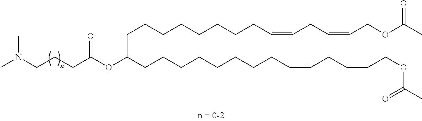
C(CCCCCC=CCC=CCOC(C)=O)CCC(CCCCCCCCC=CCC=CCOC(C)=O)OC(CCCN(C)C)=O
